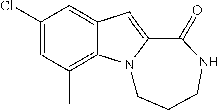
C1(Cl)=CC(C)=C2C(=C1)C=C1N2CCCNC1=O
